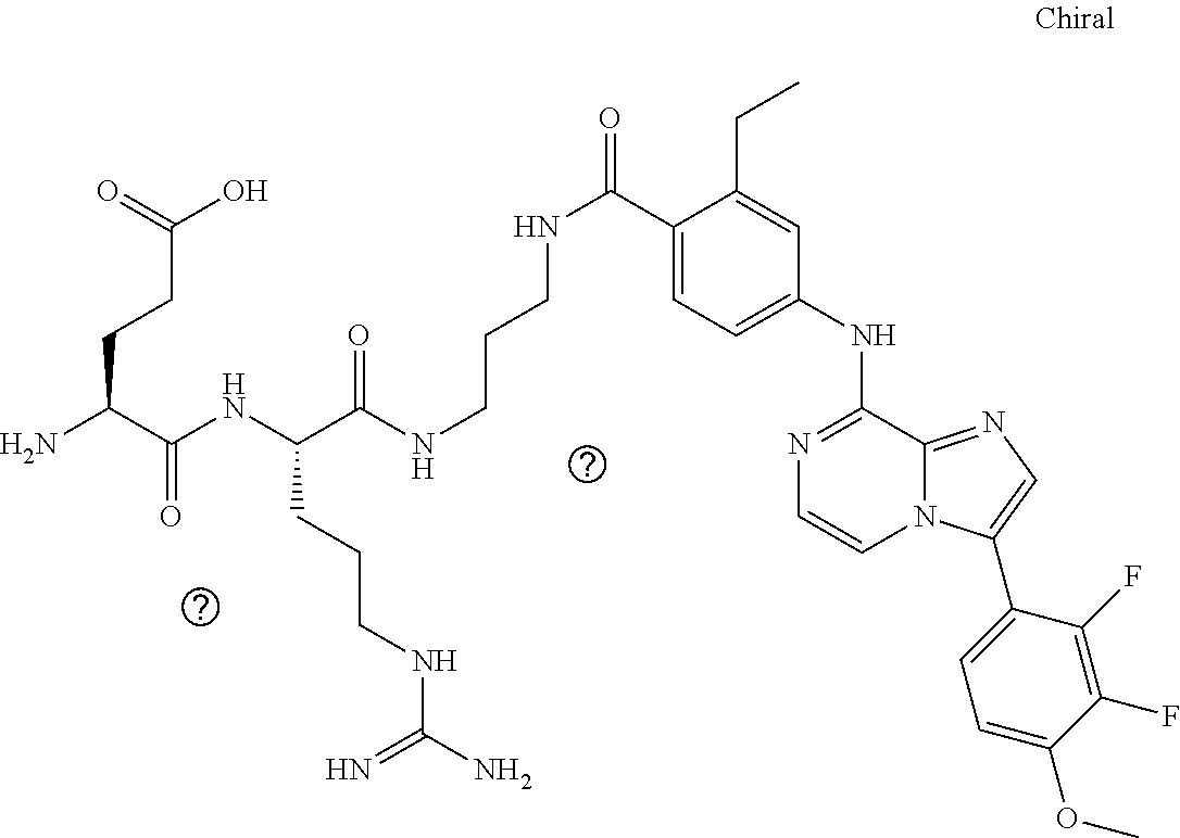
C(C1=CC=C(NC2=NC=CN3C2=NC=C3C2=CC=C(OC)C(F)=C2F)C=C1CC)(=O)NCCCNC(C(NC(C(N)CCC(O)=O)=O)CCCNC(N)=N)=O
